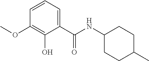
C1=CC=C(C(NC2CCC(C)CC2)=O)C(O)=C1OC
